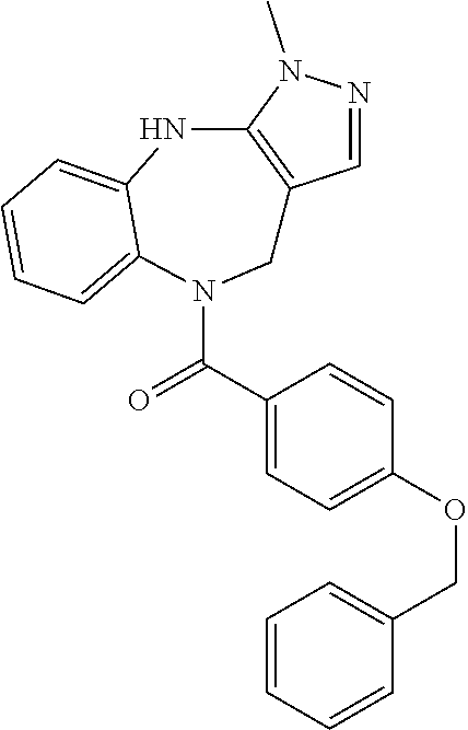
C1=NN(C)C2=C1CN(C(C1=CC=C(OCC3=CC=CC=C3)C=C1)=O)C1=CC=CC=C1N2
